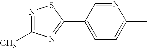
C1(C2=NC(C)=NS2)=CC=C(C)N=C1
